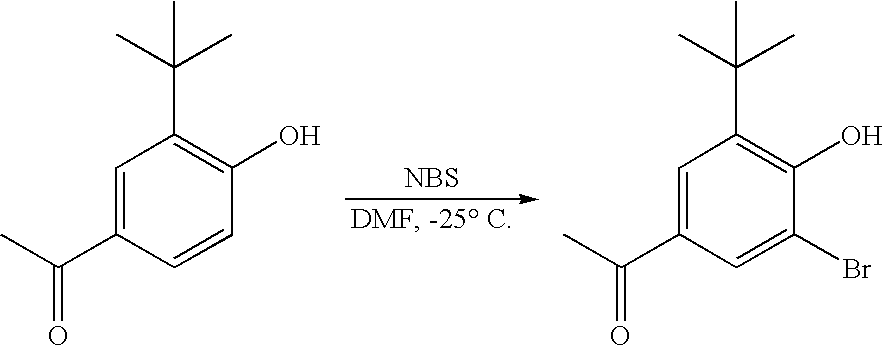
C1=C(C(C)=O)C=CC(O)=C1C(C)(C)C.C1=C(C(C)=O)C=C(Br)C(O)=C1C(C)(C)C.[NBS]
